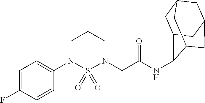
C1=C(N2CCCN(CC(=O)NC3C4CC5CC(CC3C5)C4)S2(=O)=O)C=CC(F)=C1
